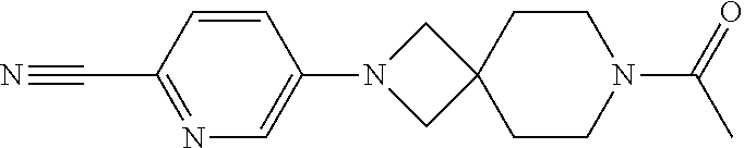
C1=C(N2CC3(C2)CCN(C(=O)C)CC3)C=CC(C#N)=N1
